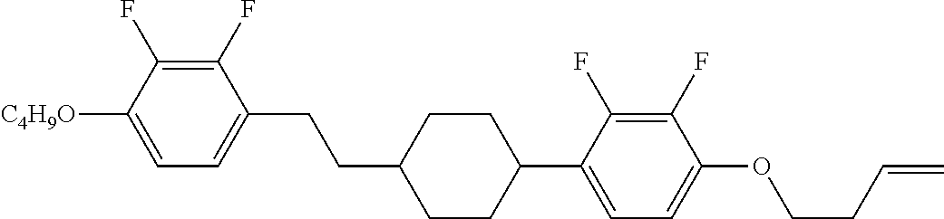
C1(F)=C(F)C([C4H9O])=CC=C1CCC1CCC(C2=CC=C(OCCC=C)C(F)=C2F)CC1
